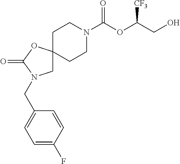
C12(CCN(C(OC(CO)[CF3])=O)CC1)CN(CC1=CC=C(F)C=C1)C(=O)O2
